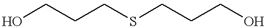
OCCCSCCCO
